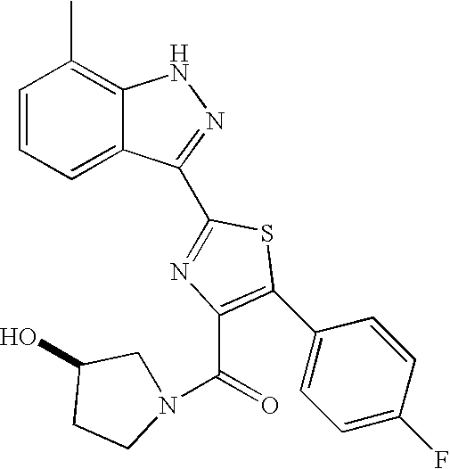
C1=CC=C2C(=C1C)NN=C2C1=NC(C(N2CC(O)CC2)=O)=C(C2=CC=C(F)C=C2)S1
